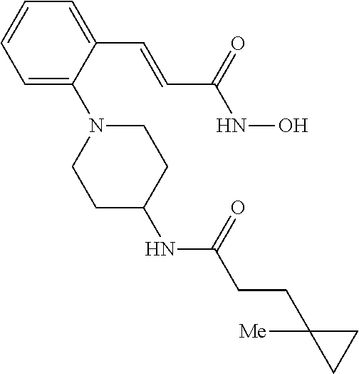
C1=C(N2CCC(NC(CCC3([Me])CC3)=O)CC2)C(C=CC(NO)=O)=CC=C1
